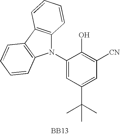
N1(C2=CC(C(C)(C)C)=CC([CN])=C2O)C2=C(C3=C1C=CC=C3)C=CC=C2.[BB13]
